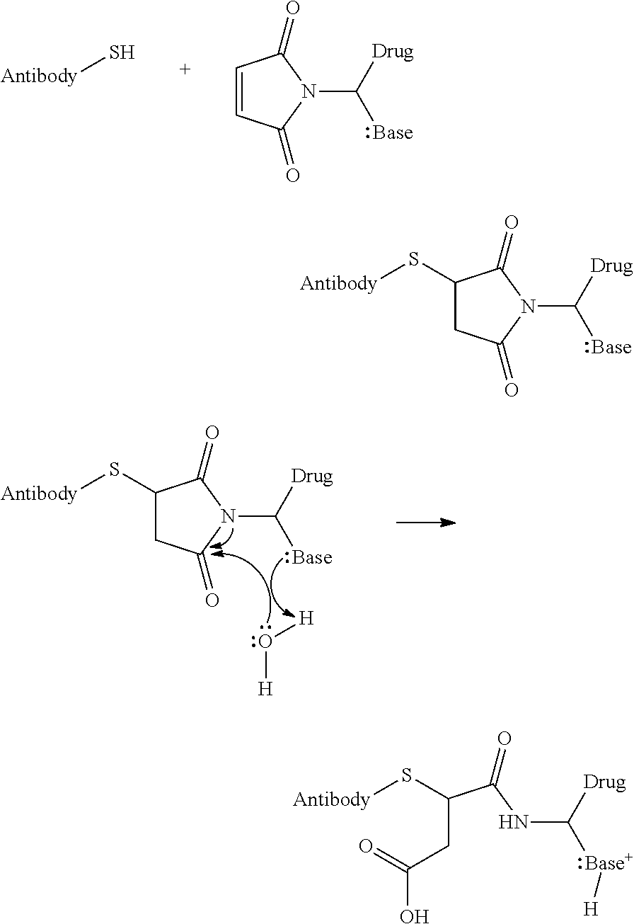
[Antibody]S.C1=CC(=O)N(C([Base])[Drug])C1=O.C1(S[Antibody])CC(=O)N(C([Drug])[Base])C1=O.O([H])[H].C1(S[Antibody])CC(=O)N(C([Drug])[Base])C1=O.C(CC(O)=O)(C(NC([Drug])[Base+][H])=O)S[Antibody]
